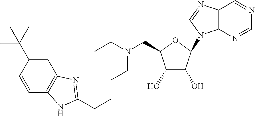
N(C(C)C)(CC1OC(N2C3=C(C=NC=N3)N=C2)C(O)C1O)CCCCC1=NC2=C(C=CC(C(C)(C)C)=C2)N1
